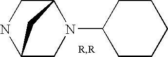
C12CN(C3CCCCC3)C(CN1)C2
